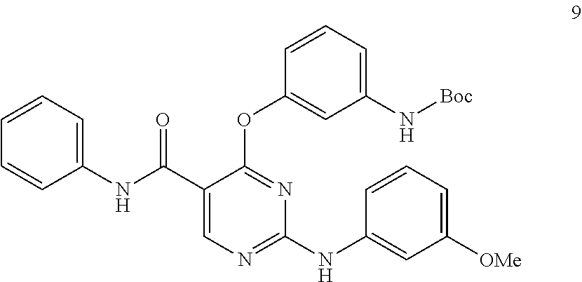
C1(C(NC2=CC=CC=C2)=O)=CN=C(NC2=CC([OMe])=CC=C2)N=C1OC1=CC(N[Boc])=CC=C1
